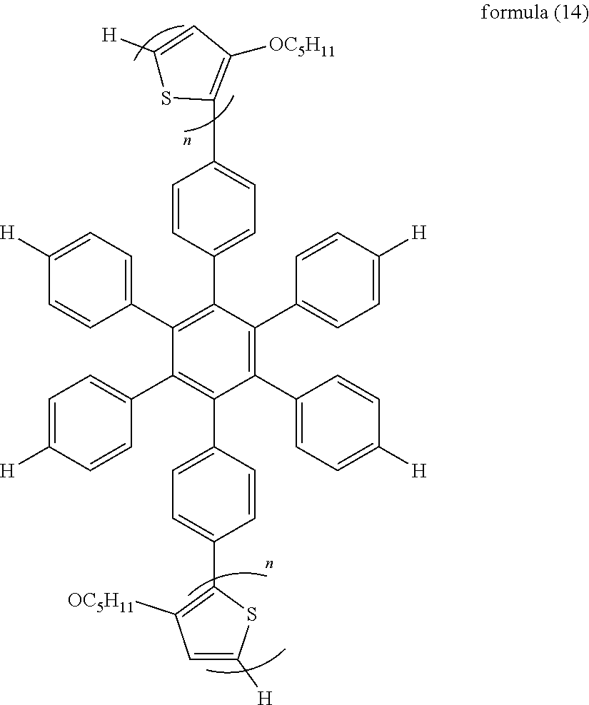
C1(C2=CC=C([H])C=C2)=C(C2=CC=C(C3=C([OC5H11])C=C([H])S3)C=C2)C(C2=CC=C([H])C=C2)=C(C2=CC=C([H])C=C2)C(C2=CC=C(C3=C([OC5H11])C=C([H])S3)C=C2)=C1C1=CC=C([H])C=C1
